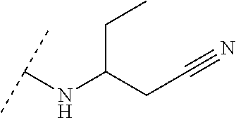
C(C(CC#N)NC(C)C)C
